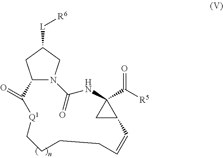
C12N(CC([L][R6])C1)C(=O)NC1(C([R5])=O)CC1C=CCCCC[Q1]C2=O
